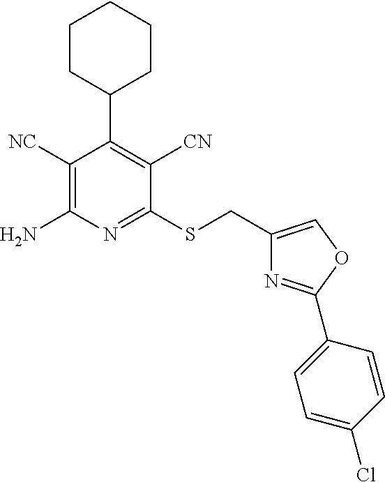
C1([NC])=C(N)N=C(SCC2=COC(C3=CC=C(Cl)C=C3)=N2)C([CN])=C1C1CCCCC1
